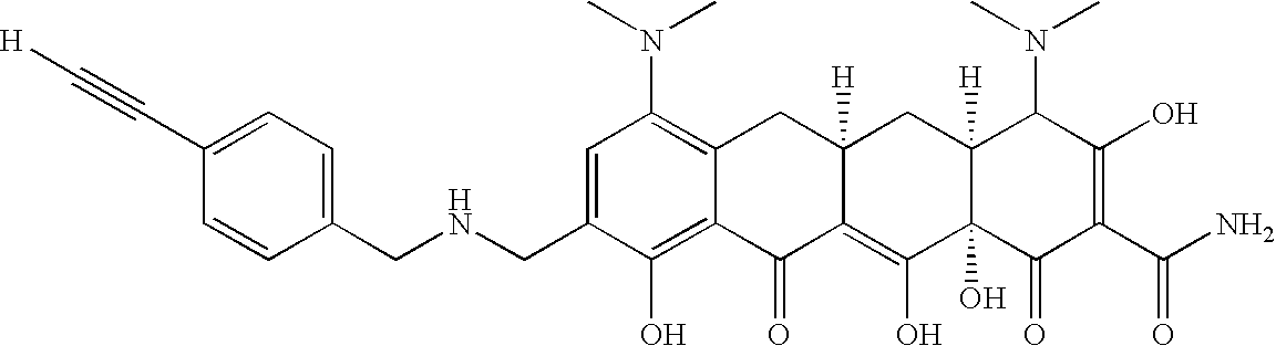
C1(CNCC2=CC=C(C#C[H])C=C2)=CC(N(C)C)=C2C(=C1O)C(=O)C1=C(O)C3(O)C([H])(CC1([H])C2)C(N(C)C)C(O)=C(C(N)=O)C3=O
